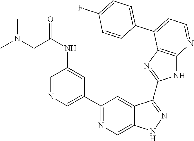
C1(C2=NC=C3C(=C2)C(C2=NC4=C(N2)N=CC=C4C2=CC=C(F)C=C2)=NN3)=CN=CC(NC(CN(C)C)=O)=C1
